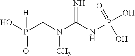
OP(CN(C(NP(O)(=O)O)=N)C)(=O)[H]
